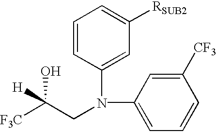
C1=CC(N(CC([F3C])(O)[H])C2=CC=CC([CF3])=C2)=CC([RSUB2])=C1
